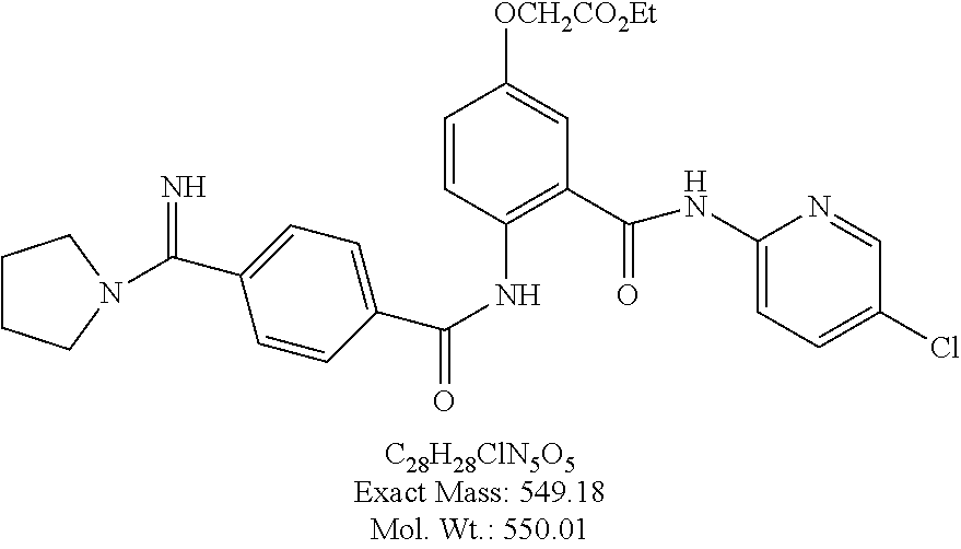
[OCH2CO2Et]C1=CC(C(=O)NC2=CC=C(Cl)C=N2)=C(NC(=O)C2=CC=C(C(=N)N3CCCC3)C=C2)C=C1
